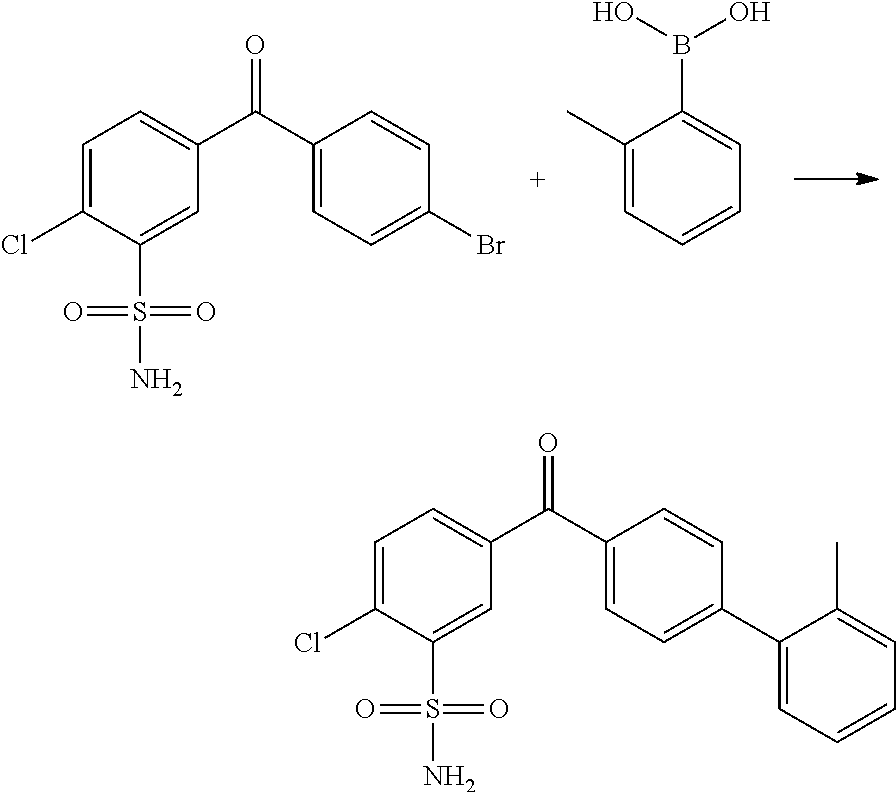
C1=C(Cl)C(S(=O)(=O)N)=CC(C(C2=CC=C(Br)C=C2)=O)=C1.C1(B(O)O)=CC=CC=C1C.C1=C(Cl)C(S(=O)(=O)N)=CC(C(C2=CC=C(C3=CC=CC=C3C)C=C2)=O)=C1
